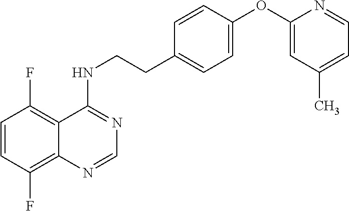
C1=CC(F)=C2C(=C1F)C(NCCC1=CC=C(OC3=CC(C)=CC=N3)C=C1)=NC=N2
